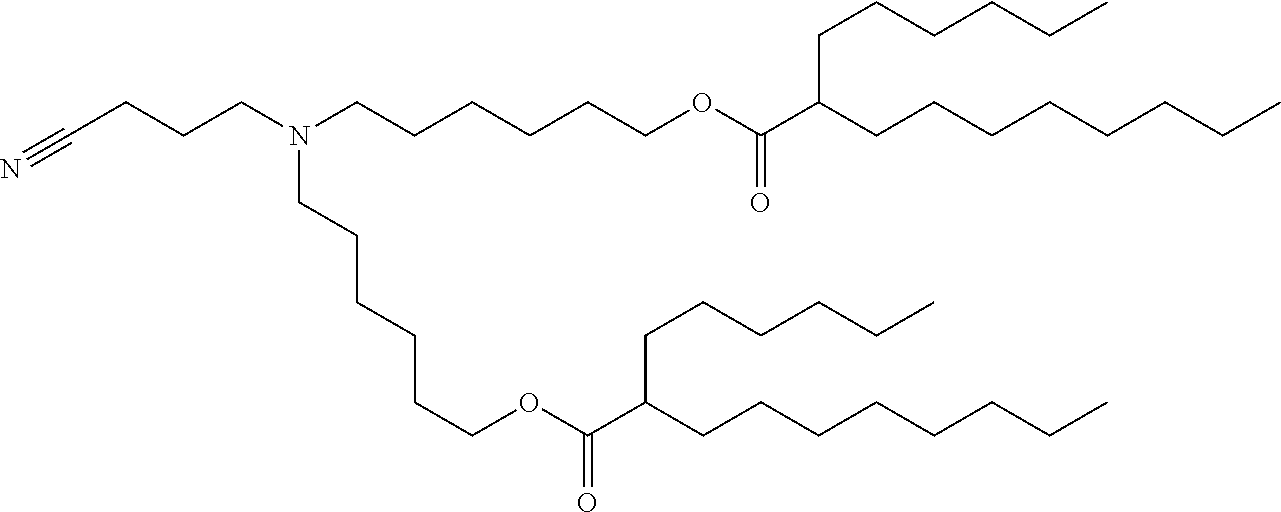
C(CCN(CCCCCCOC(C(CCCCCCCC)CCCCCC)=O)CCCCCCOC(C(CCCCCCCC)CCCCCC)=O)C#N
